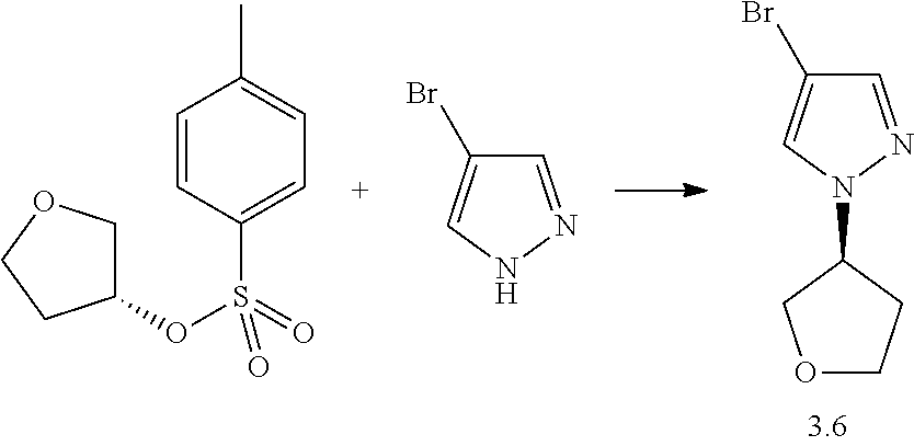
C1=NN(C2COCC2)C=C1Br.C1=CC(S(=O)(OC2COCC2)=O)=CC=C1C.C1=NNC=C1Br
